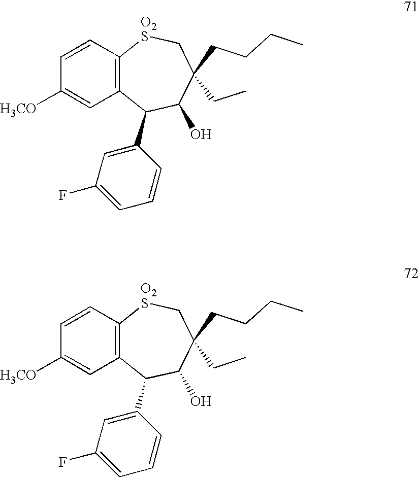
C1=CC2=C(C=C1[H3CO])C(C1=CC(F)=CC=C1)C(O)C(CC)(CCCC)C[O2S]2.C1=CC2=C(C=C1[H3CO])C(C1=CC(F)=CC=C1)C(O)C(CC)(CCCC)C[O2S]2
